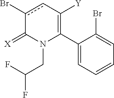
C1(C2=C([Y])cc(Br)C(=[X])N2CC(F)F)=CC=CC=C1Br
